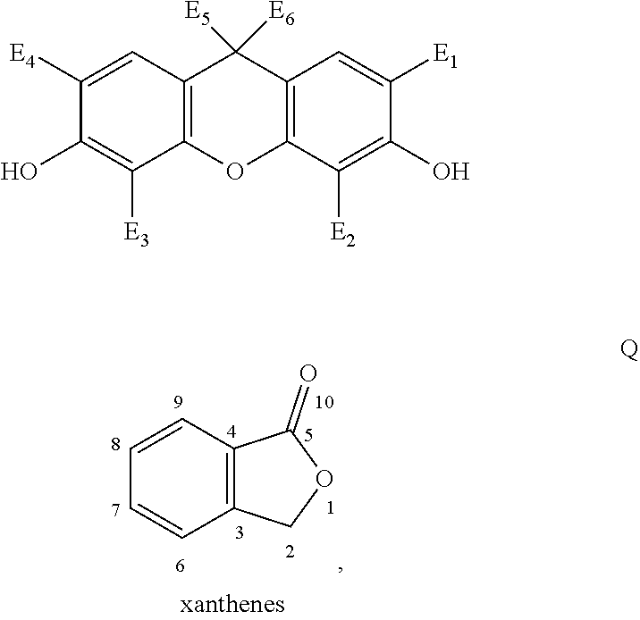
C12=C(C=CC=C1)C(=O)OC2.C12=C(C=C([E4])C(O)=C1[E3])C([E5])([E6])C1=C(O2)C([E2])=C(O)C([E1])=C1
